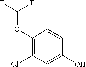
C1(OC(F)F)=C(Cl)C=C(O)C=C1
